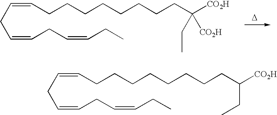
C(=CCC=CCC)CC=CCCCCCCCCC([CO2H])(CC)[CO2H].[D].C(=CCC=CCC)CC=CCCCCCCCCC([CO2H])CC
